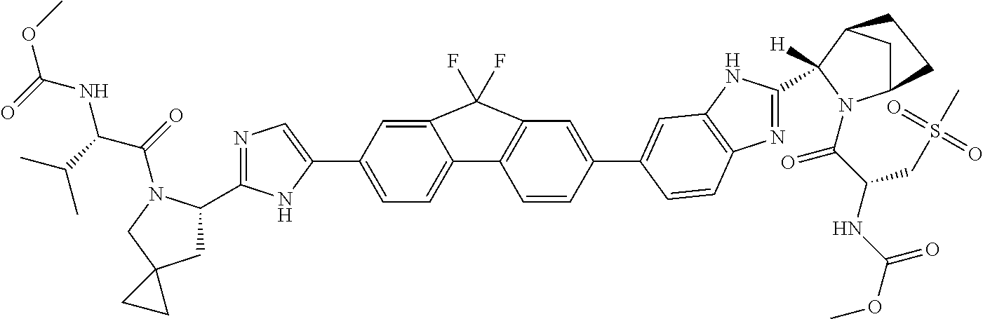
COC(=O)NC(C(=O)N1C(C2=NC=C(C3=CC=C4C(=C3)C(F)(F)C3=C4C=CC(C4=CC5=C(N=C(C6([H])C7CC(N6C(=O)C(CS(C)(=O)=O)NC(OC)=O)CC7)N5)C=C4)=C3)N2)CC2(C1)CC2)C(C)C
